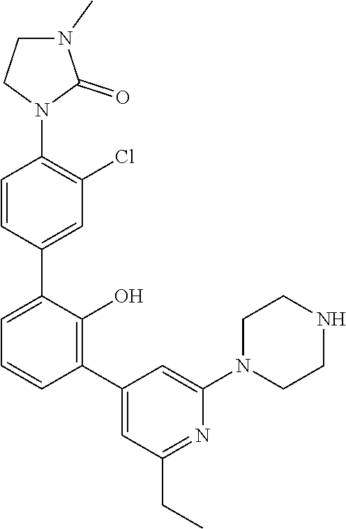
C1=CC(C2=CC(CC)=NC(N3CCNCC3)=C2)=C(O)C(C2=CC(Cl)=C(N3C(=O)N(C)CC3)C=C2)=C1
